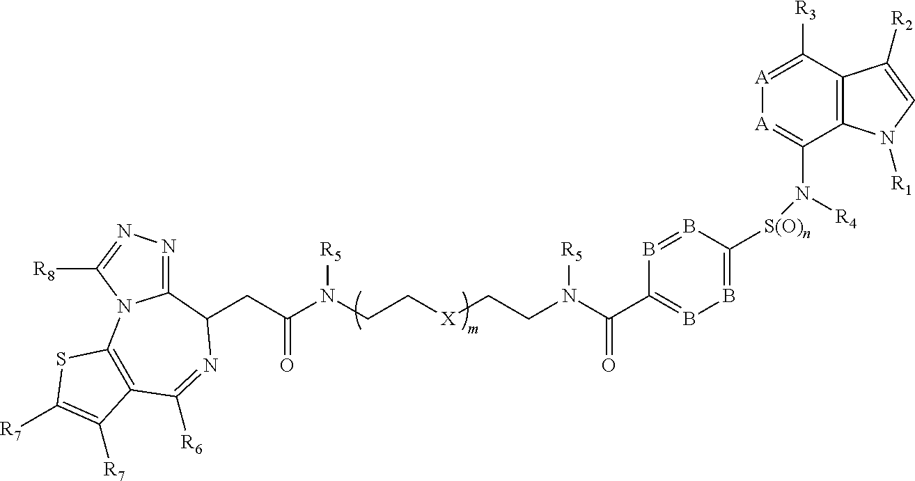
B1=BC([S(O)n]N(C2=[A][A]=C([R3])C3=C2N([R1])C=C3[R2])[R4])=BB=C1C(=O)N(CC[X]CCN(C(CC1C2=NN=C([R8])N2C2=C(C([R6])=N1)C([R7])=C([R7])S2)=O)[R5])[R5]
